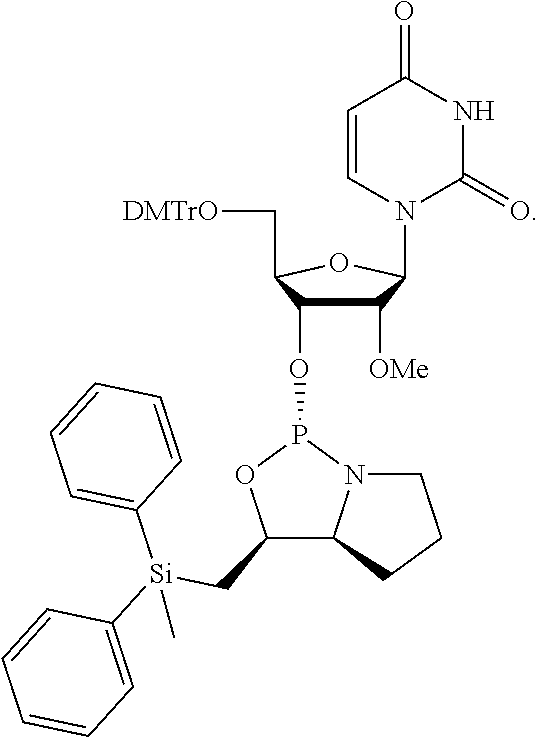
C([DMTrO])C1C(OP2OC(C[Si](C3=CC=CC=C3)(C3=CC=CC=C3)C)C3N2CCC3)C([OMe])C(N2C=CC(=O)NC2=O)O1
